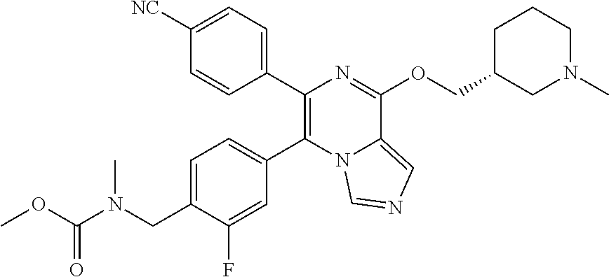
C1(C2=C(C3=CC=C([NC])C=C3)N=C(OCC3CN(C)CCC3)C3=CN=CN23)=CC=C(CN(C(OC)=O)C)C(F)=C1
